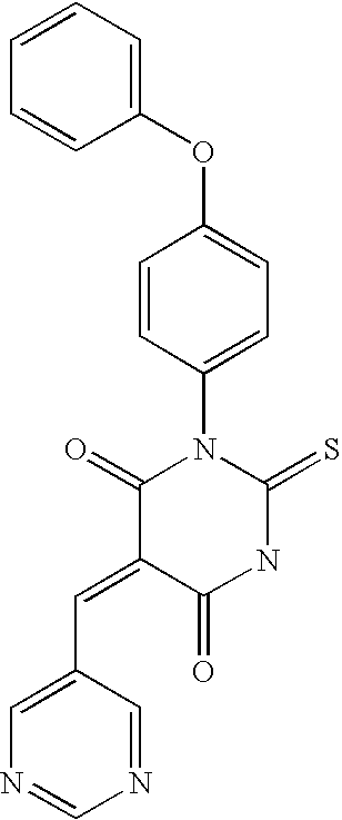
C1=CC=CC(OC2=CC=C(N3C(=O)C(=CC4=CN=CN=C4)C(=O)NC3=S)C=C2)=C1
